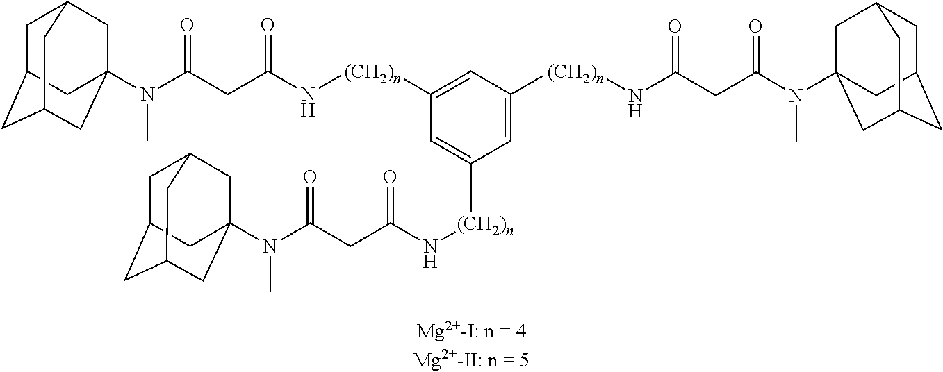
C1C2CC3CC(N(C(CC(N[(CH2)n]C4=CC([(CH2)n]NC(CC(N(C)C56CC7CC(CC(C5)C7)C6)=O)=O)=CC([(CH2)n]NC(CC(N(C)C56CC7CC(CC(C5)C7)C6)=O)=O)=C4)=O)=O)C)(CC1C3)C2
